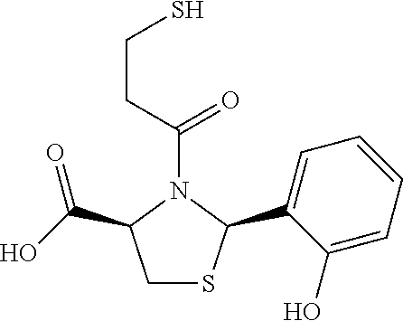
C1SC(C2=CC=CC=C2O)N(C(CCS)=O)C1C(O)=O
